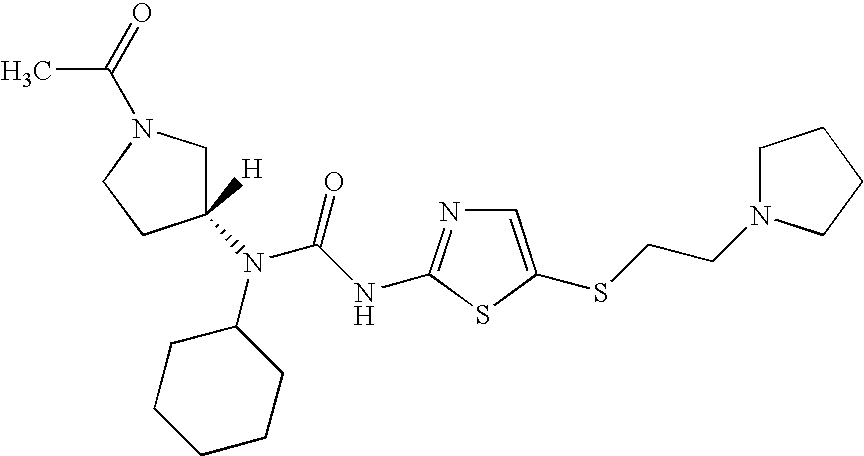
N(C(NC1=NC=C(SCCN2CCCC2)S1)=O)(C1CCCCC1)C1([H])CN(C(C)=O)CC1
